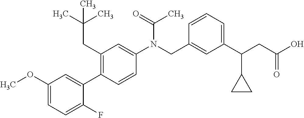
C1(OC)=CC=C(F)C(C2=C(CC(C)(C)C)C=C(N(CC3=CC(C(CC(O)=O)C4CC4)=CC=C3)C(=O)C)C=C2)=C1
